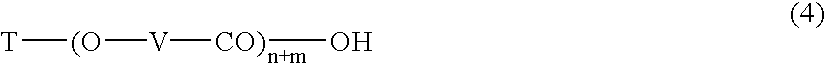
[T][(O][V][CO)]O
